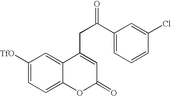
C1([TfO])=CC=C2C(=C1)C(CC(C1=CC=CC(Cl)=C1)=O)=CC(=O)O2
